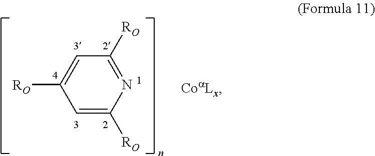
C1=C([RO])N=C([RO])C=C1[RO]
